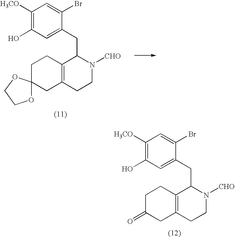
C1C2(CC3=C(C1)C(CC1=CC(O)=C([H3CO])C=C1Br)N([CHO])CC3)OCCO2.C1C(=O)CC2=C(C1)C(CC1=CC(O)=C([H3CO])C=C1Br)N([CHO])CC2
